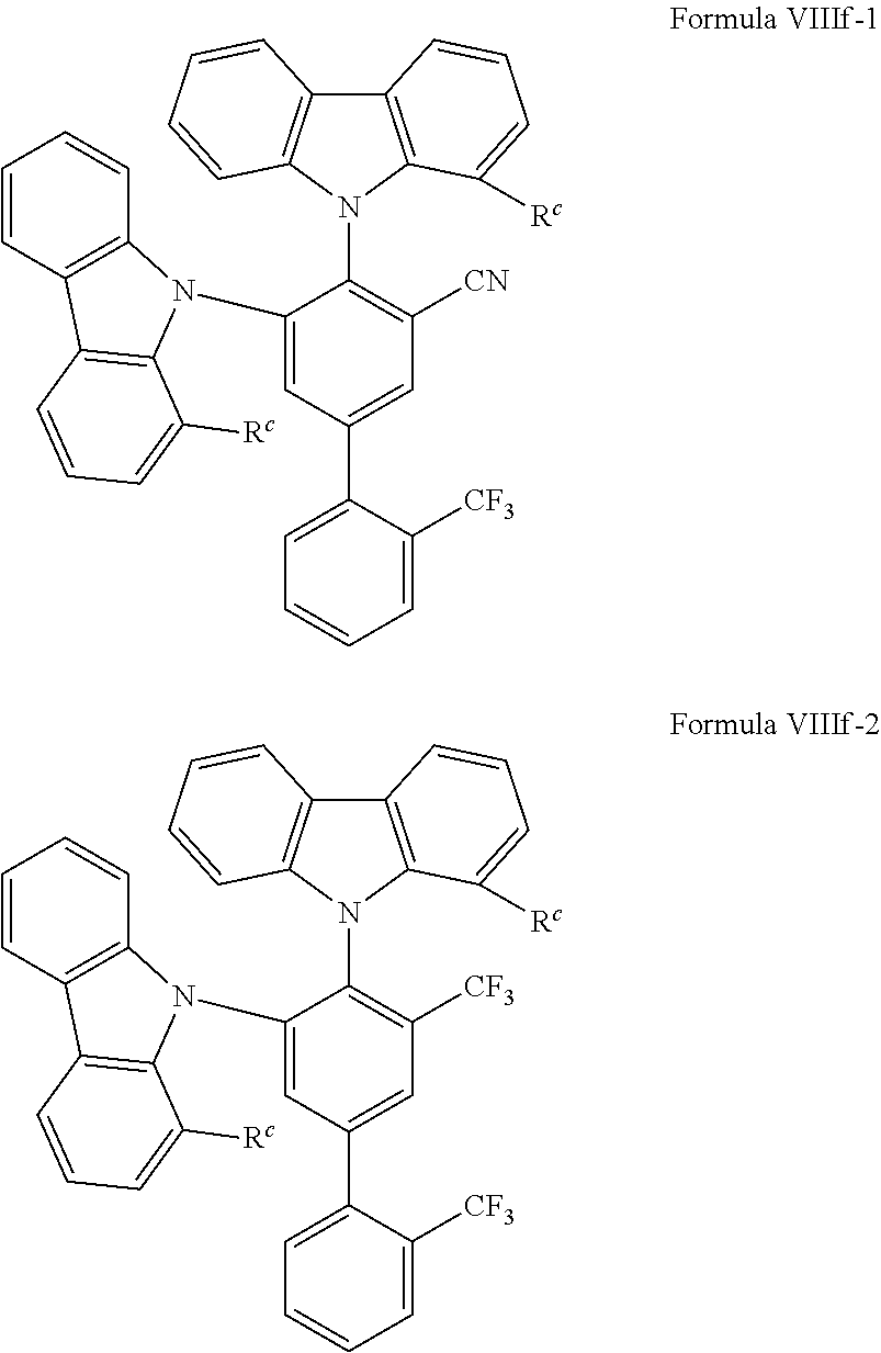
C1(N2C3=C(C=CC=C3)C3=C2C([Rc])=CC=C3)=CC(C2=CC=CC=C2[CF3])=CC([CN])=C1N1C2=C(C3=C1C=CC=C3)C=CC=C2[Rc].C1(N2C3=C(C=CC=C3)C3=C2C([Rc])=CC=C3)=CC(C2=CC=CC=C2[CF3])=CC([CF3])=C1N1C2=C(C3=C1C=CC=C3)C=CC=C2[Rc]
